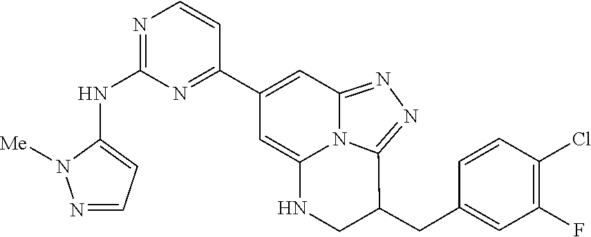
N1=CC=C(NC2=NC=CC(C3=CC4=NN=C5N4C(=C3)NCC5CC3=CC(F)=C(Cl)C=C3)=N2)N1[Me]
